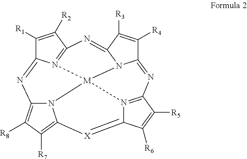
C1([R1])=C([R2])C2=N3C1=NC1=C([R8])C([R7])=C4N1[M]31N3=C(C([R5])=C([R6])C3=[X]4)N=C3C([R4])=C([R3])C(=N2)N31
